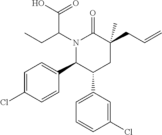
N1(C(C(O)=O)CC)C(C2=CC=C(Cl)C=C2)C(C2=CC=CC(Cl)=C2)CC(CC=C)(C)C1=O
